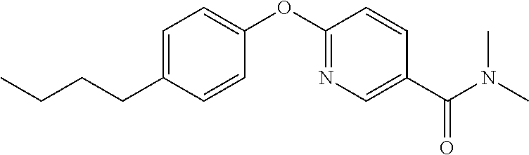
C1=C(CCCC)C=CC(OC2=NC=C(C(N(C)C)=O)C=C2)=C1
